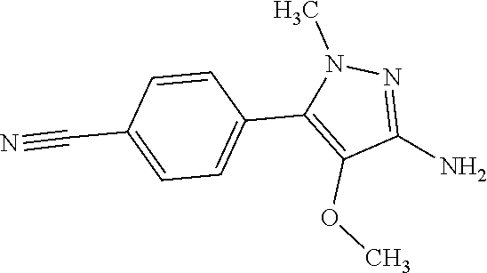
C1(N)=NN(C)C(C2=CC=C(C#N)C=C2)=C1OC
